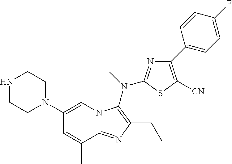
C1(N2CCNCC2)=CN2C(=NC(CC)=C2N(C)C2=NC(C3=CC=C(F)C=C3)=C([CN])S2)C(C)=C1
